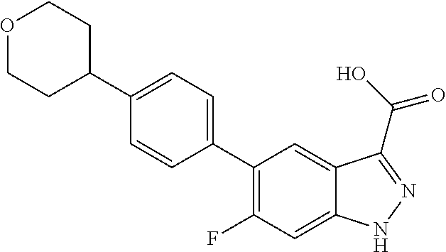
C1(C2=CC=C(C3CCOCC3)C=C2)=C(F)C=C2C(=C1)C(C(=O)O)=NN2
